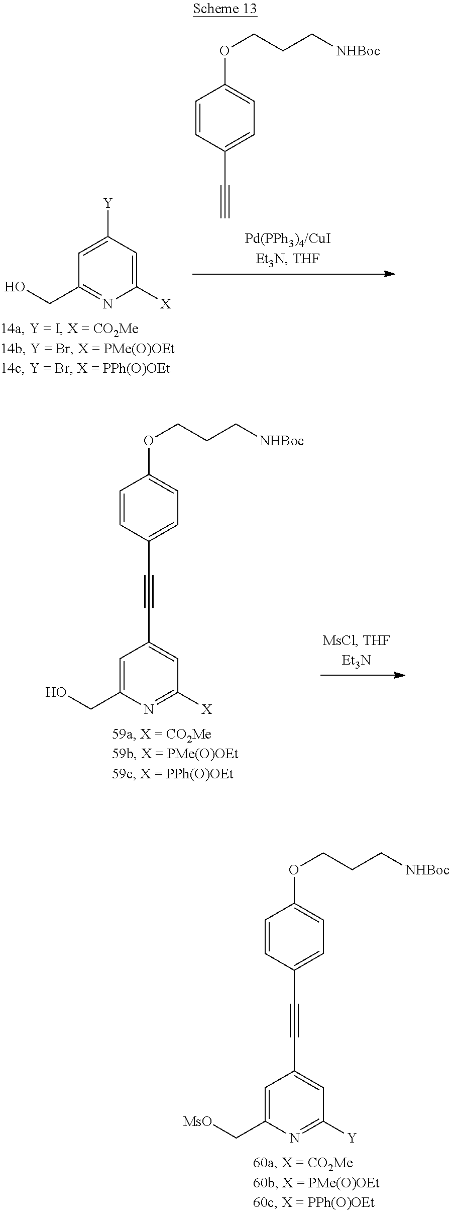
O(C1=CC=C(C#CC2=CC([Y])=NC(C[MsO])=C2)C=C1)CCC[NHBoc].[Y]C1=CC(CO)=NC([X])=C1.O(C1=CC=C(C#C)C=C1)CCC[NHBoc].O(C1=CC=C(C#CC2=CC([X])=NC(CO)=C2)C=C1)CCC[NHBoc]
